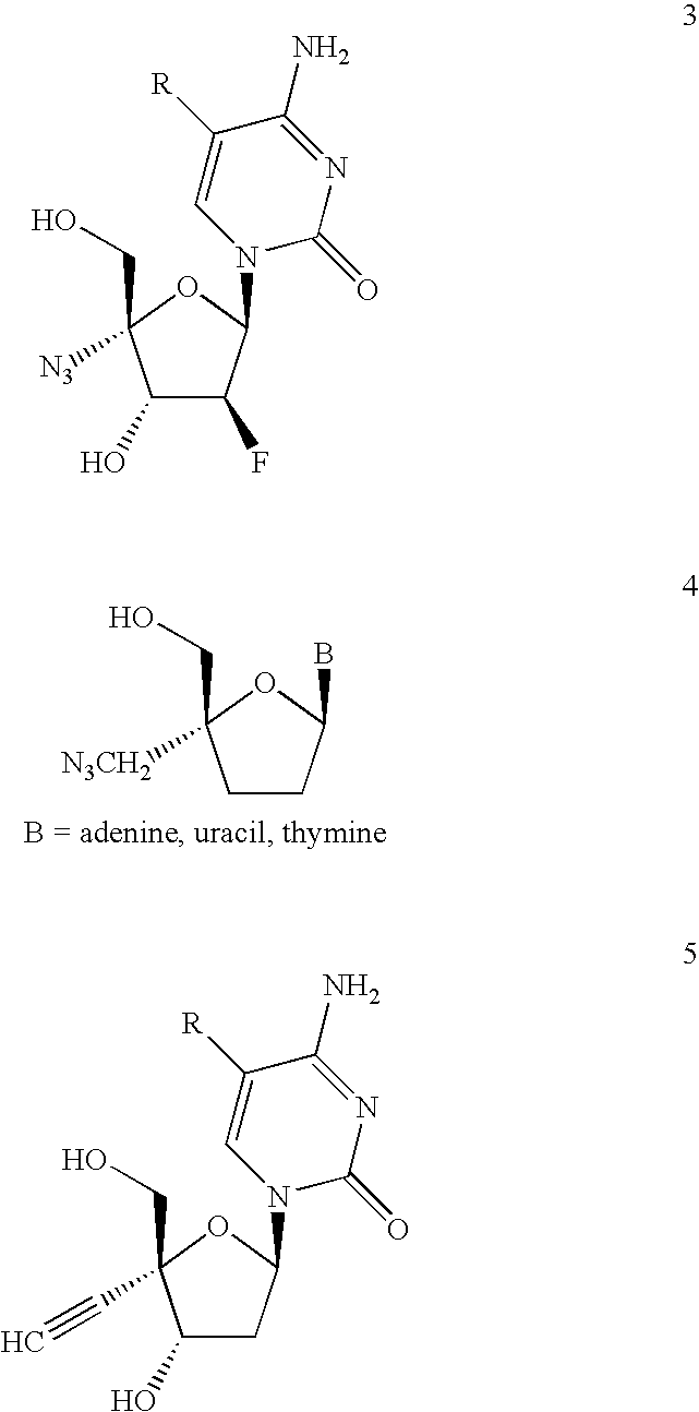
C1CC(B)OC1(CO)[N3CH2].C1(O)C(F)C(N2C=C([R])C(N)=NC2=O)OC1(CO)[N3].C1(O)CC(N2C=C([R])C(N)=NC2=O)OC1(CO)C#C
